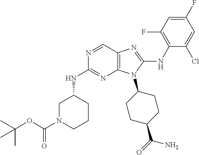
N1=CC2=C(N=C1NC1CN(C(OC(C)(C)C)=O)CCC1)N(C1CCC(C(=O)N)CC1)C(NC1=C(F)C=C(F)C=C1Cl)=N2
